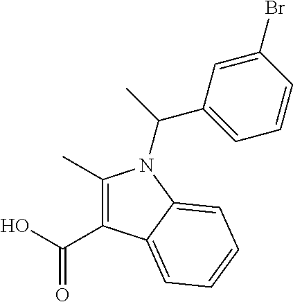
C1(C)=C(C(O)=O)C2=CC=CC=C2N1C(C)C1=CC=CC(Br)=C1
